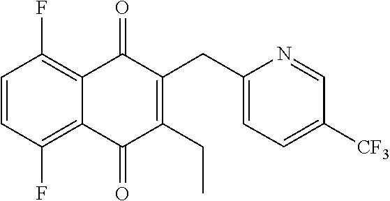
C1=CC(F)=C2C(=O)C(CC3=CC=C([CF3])C=N3)=C(CC)C(=O)C2=C1F
